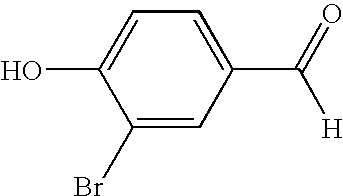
C1(Br)=CC(C(=O)[H])=CC=C1O
